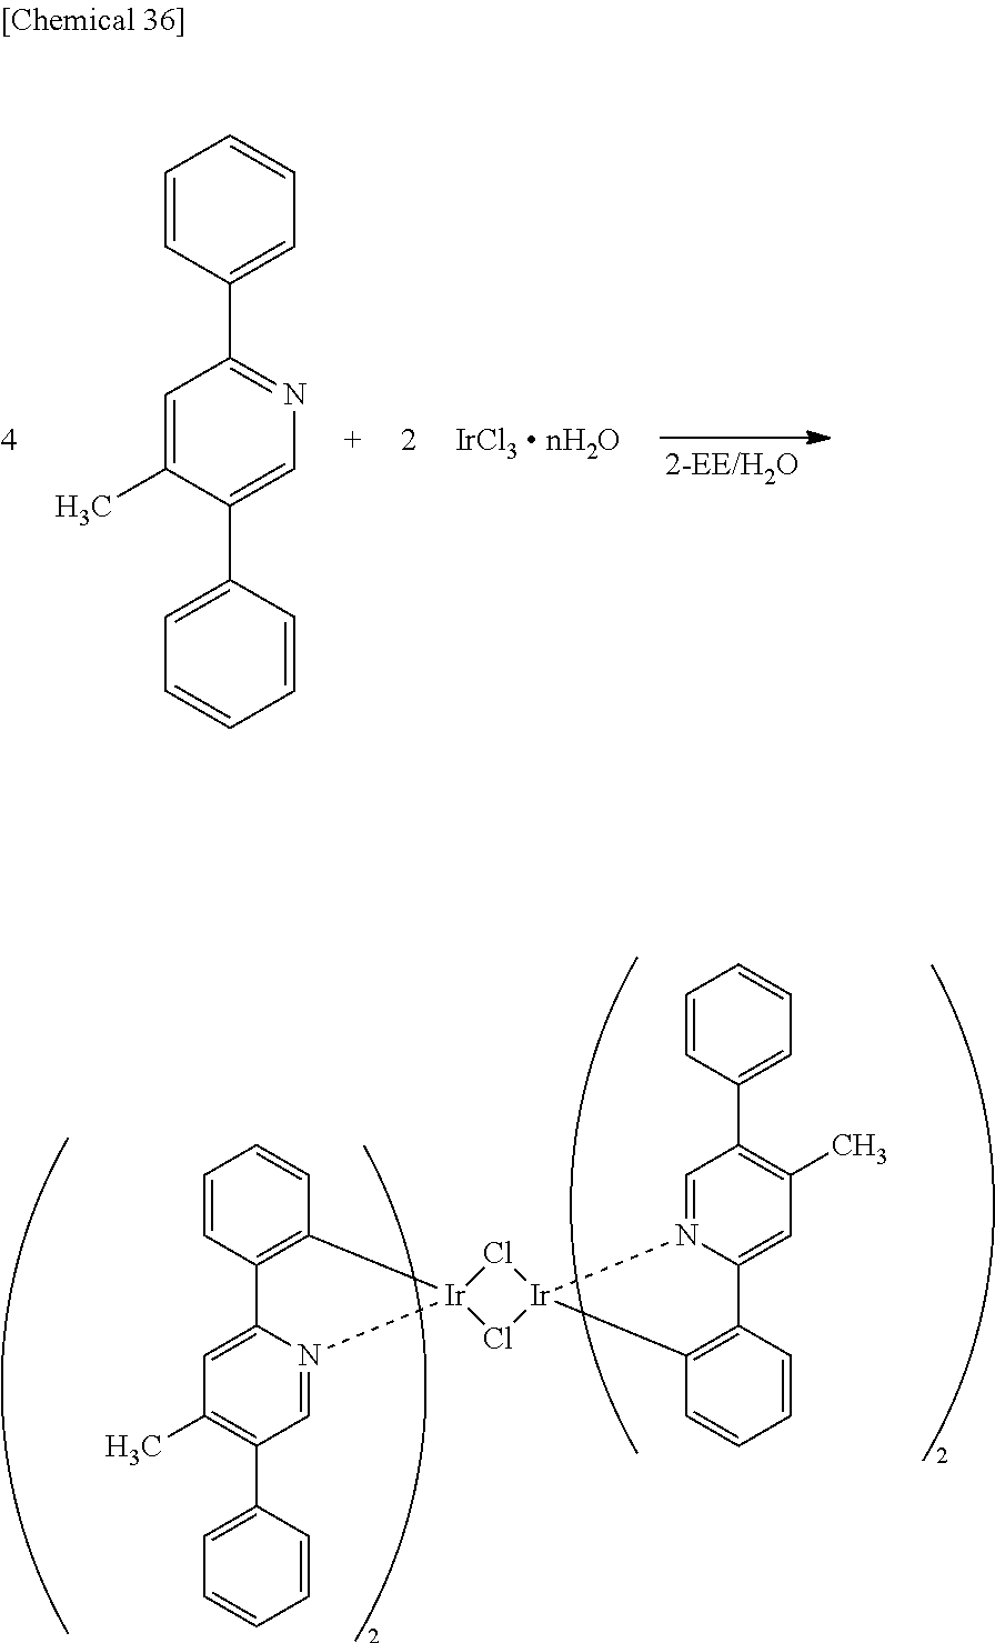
C1=CC(C2=NC=C(C3=CC=CC=C3)C(C)=C2)=CC=C1.C1=CC2=C(C=C1)[Ir]1(N3=CC(C4=CC=CC=C4)=C(C)C=C23)Cl[Ir]2(N3=CC(C4=CC=CC=C4)=C(C)C=C3C3=C2C=CC=C3)Cl1
